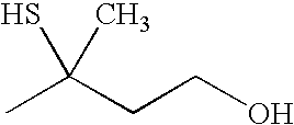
CC(CCO)(S)C
